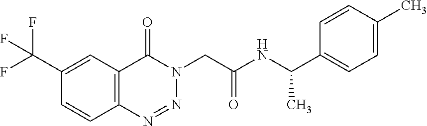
C1(C(F)(F)F)=CC2=C(C=C1)N=NN(CC(NC(C1=CC=C(C)C=C1)C)=O)C2=O
